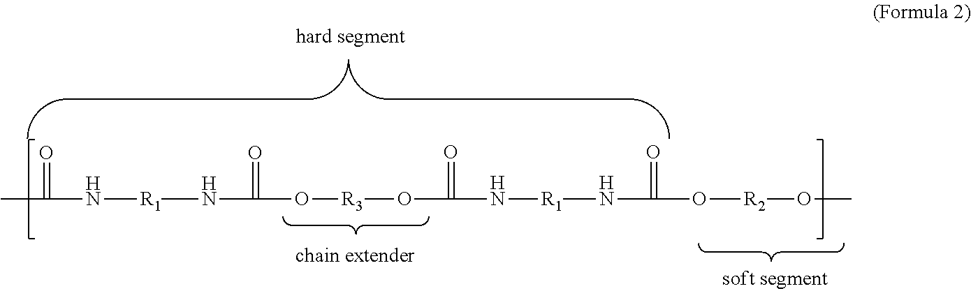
O(C(N[R1]NC(O[R2]OC)=O)=O)[R3]OC(N[R1]NC(C)=O)=O
